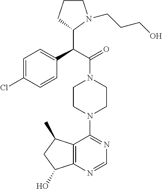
C(C(=O)N1CCN(C2=NC=NC3=C2C(C)CC3O)CC1)(C1N(CCCO)CCC1)C1=CC=C(Cl)C=C1
